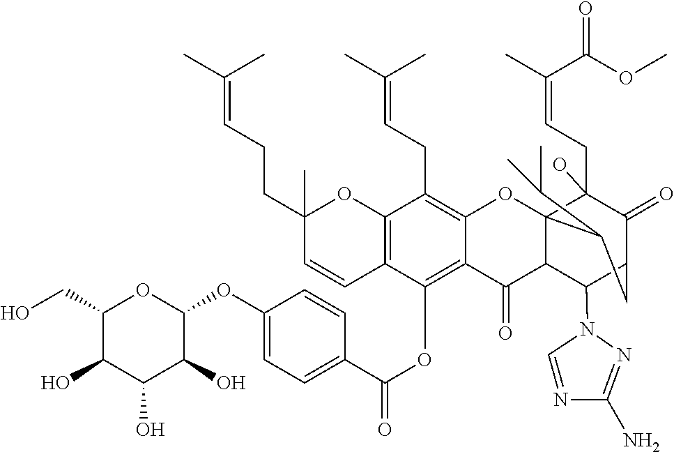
C12=C(C=CC(CCC=C(C)C)(C)O1)C(OC(C1=CC=C(OC3OC(CO)C(O)C(O)C3O)C=C1)=O)=C1C(=C2CC=C(C)C)OC23C(CC=C(C)C(OC)=O)(O)C(=O)C(CC2C(C)C)C(N2C=NC(N)=N2)C3C1=O
